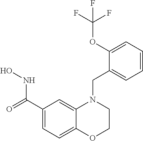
C1(C(=O)NO)=CC=C2C(=C1)N(CC1=CC=CC=C1OC(F)(F)F)CCO2
